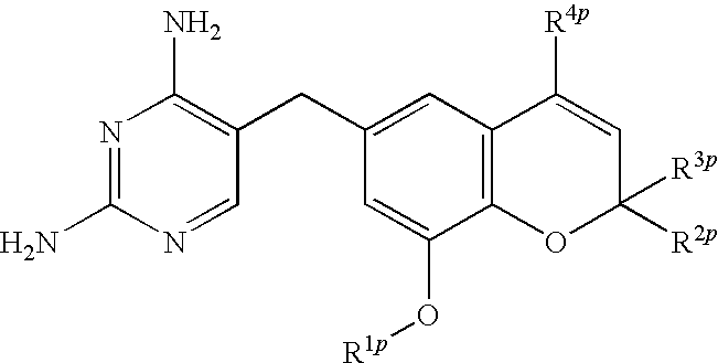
N1=C(N)N=CC(CC2=CC3=C(C(O[R1p])=C2)OC([R3p])([R2p])C=C3[R4p])=C1N
